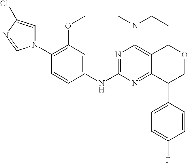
N1(C2=C(OC)C=C(NC3=NC(N(CC)C)=C4C(=N3)C(C3=CC=C(F)C=C3)COC4)C=C2)C=C(Cl)N=C1
